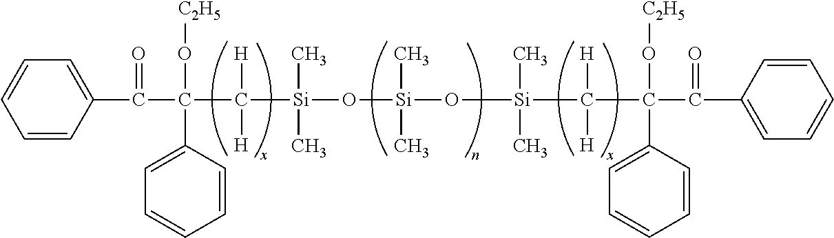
C1=CC=CC(C(C(C([H])([H])[Si](O[Si](O[Si](C)(C)C([H])([H])C(C(C2=CC=CC=C2)=O)(O[C2H5])C2=CC=CC=C2)(C)C)(C)C)(O[C2H5])C2=CC=CC=C2)=O)=C1
